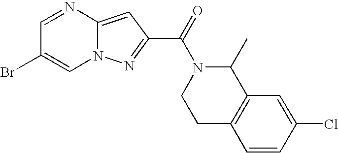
N1=CC(Br)=CN2C1=CC(C(=O)N1CCC3=C(C1C)C=C(Cl)C=C3)=N2
